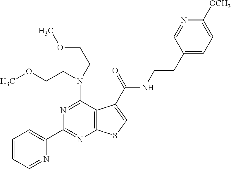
C1=CC=NC(C2=NC3=C(C(N(CCOC)CCOC)=N2)C(C(=O)NCCC2=CC=C([OCH3])N=C2)=CS3)=C1
